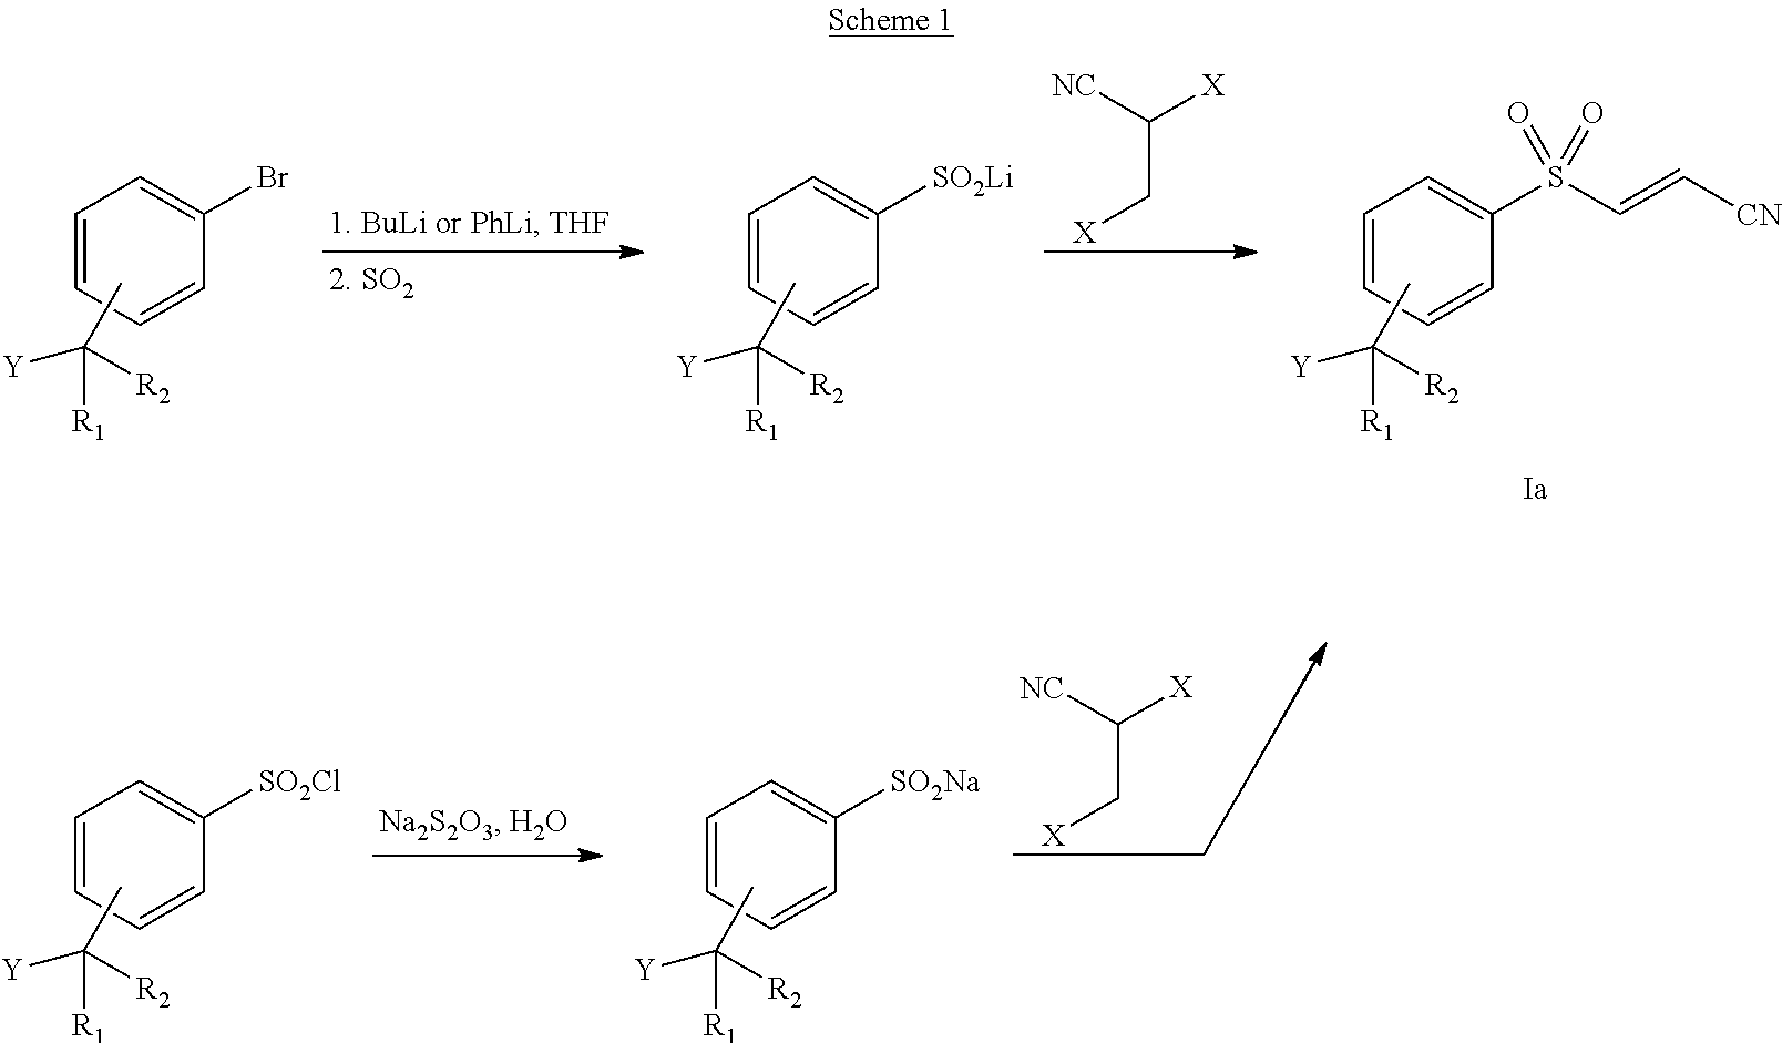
C(C[X])([NC])[X].C1=CC=CC([SO2Cl])=C1.CC([Y])([R1])[R2].C1=CC=CC([SO2Na])=C1.CC([Y])([R1])[R2].C(C[X])([NC])[X].C1=CC=CC(Br)=C1.CC([Y])([R1])[R2].C1=CC=CC([SO2Li])=C1.CC([Y])([R1])[R2].C1=CC=CC(S(C=C[CN])(=O)=O)=C1.CC([Y])([R1])[R2]
